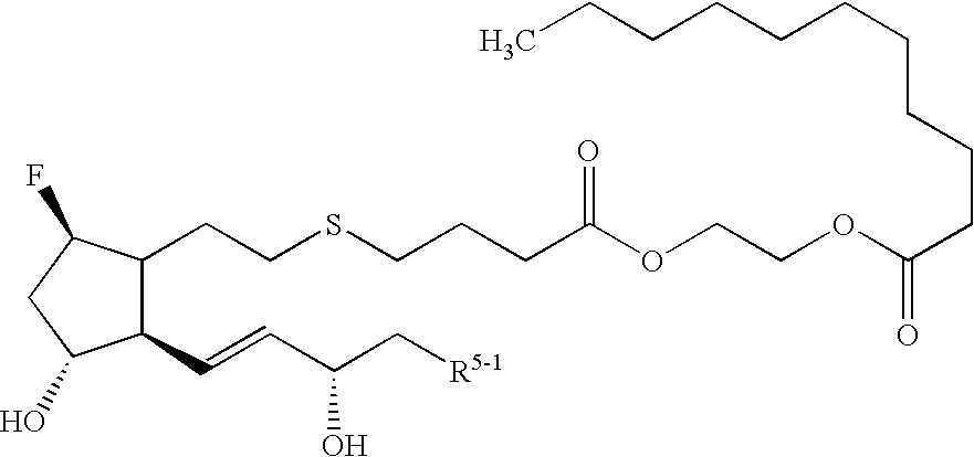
C1(C=CC(C[R5-1])O)C(CCSCCCC(OCCOC(CCCCCCCCCC)=O)=O)C(F)CC1O
